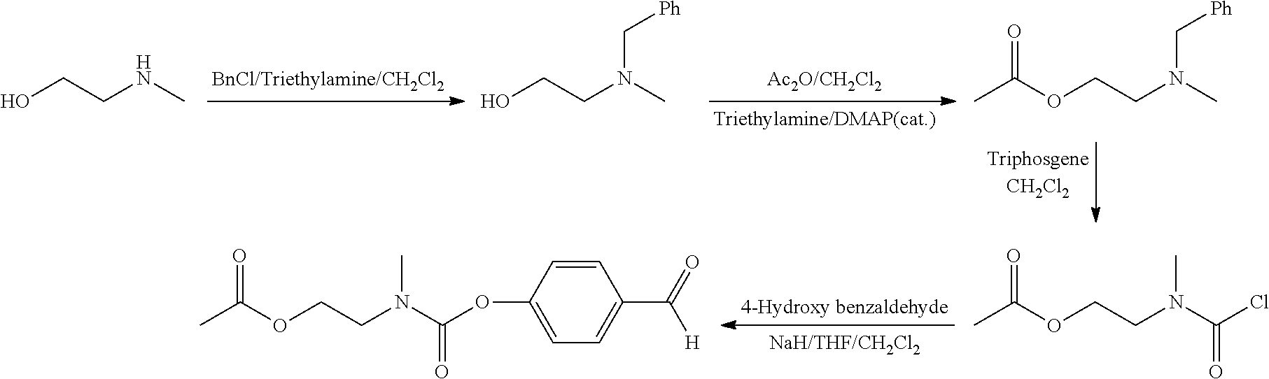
OCCNC.OCCN(C[Ph])C.O(CCN(C[Ph])C)C(=O)C.CC(=O)OCCN(C)C(=O)Cl.CC(=O)OCCN(C)C(=O)OC1=CC=C(C([H])=O)C=C1
